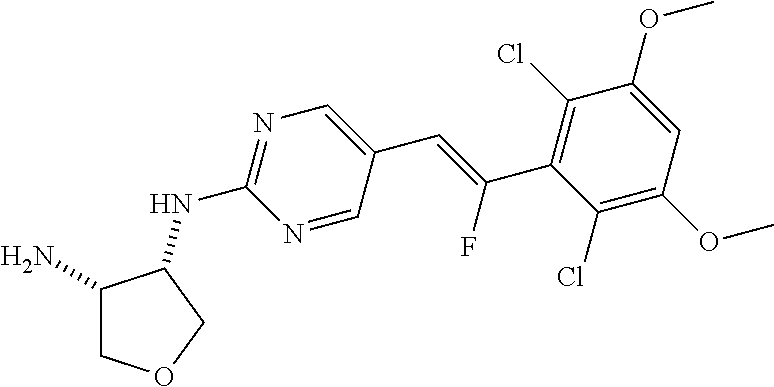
C1(N)COCC1NC1=NC=C(C=C(F)C2=C(Cl)C(OC)=CC(OC)=C2Cl)C=N1
